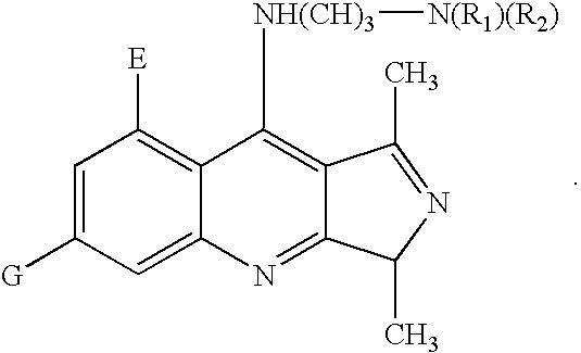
C1=C([G])C=C2C(=C1[E])C([NH(CH)3][N(R1)(R2)])=C1C(=N2)C(C)N=C1C
